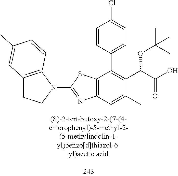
N1(C2=NC3=C(S2)C(C2=CC=C(Cl)C=C2)=C(C(C(=O)O)OC(C)(C)C)C(C)=C3)C2=C(CC1)C=C(C)C=C2
